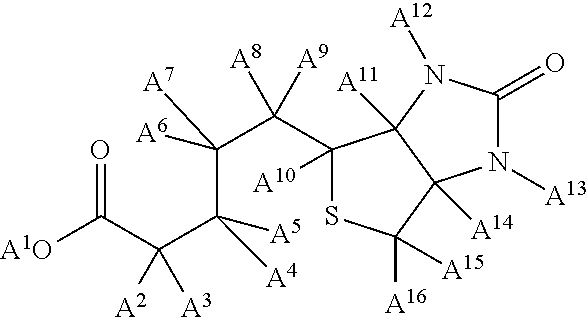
N1([A13])C(=O)N([A12])C2([A11])C1([A14])C([A16])([A15])SC2([A10])C(C(C(C(C([A1O])=O)([A2])[A3])([A5])[A4])([A6])[A7])([A8])[A9]
